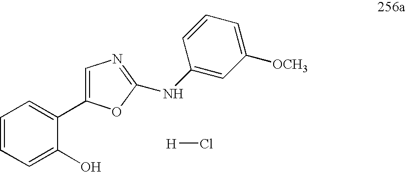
[H]Cl.C1=CC=C(O)C(C2=CN=C(NC3=CC([OCH3])=CC=C3)O2)=C1
